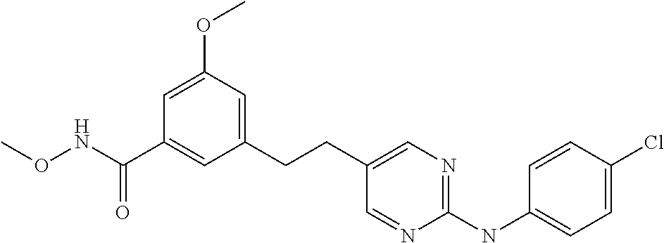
O(NC(C1=CC(CCC2=CN=C(NC3=CC=C(Cl)C=C3)N=C2)=CC(OC)=C1)=O)C
